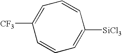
C1=C([CF3])C=CC=C([SiCl3])C=C1
